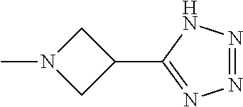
N1(C)CC(C2=NN=NN2)C1
